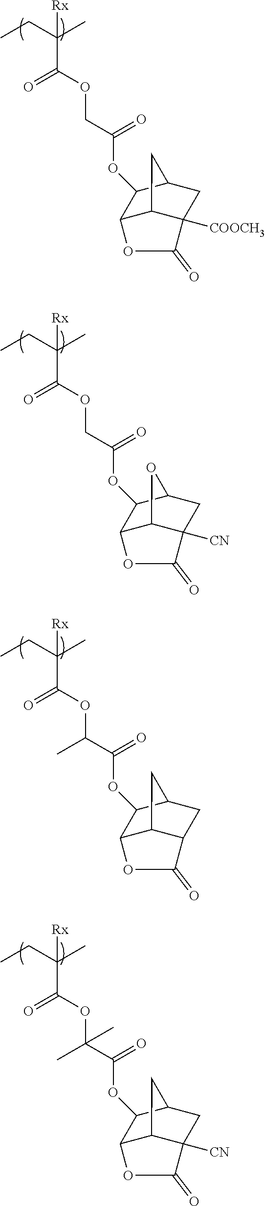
CCC(C)([Rx])C(OCC(=O)OC1C2C3C([COOCH3])(CC1C3)C(=O)O2)=O.CCC(C)([Rx])C(OCC(=O)OC1C2C3C([CN])(CC1O3)C(=O)O2)=O.CCC(C)([Rx])C(OC(C(=O)OC1C2C3C(CC1C3)C(=O)O2)C)=O.CCC(C)([Rx])C(OC(C(=O)OC1C2C3C([CN])(CC1C3)C(=O)O2)(C)C)=O
